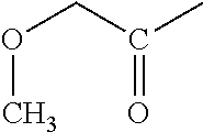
O(C)CC(C)=O
